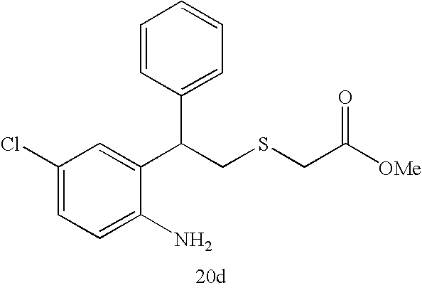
C1=C(N)C(C(CSCC(=O)[OMe])C2=CC=CC=C2)=CC(Cl)=C1
